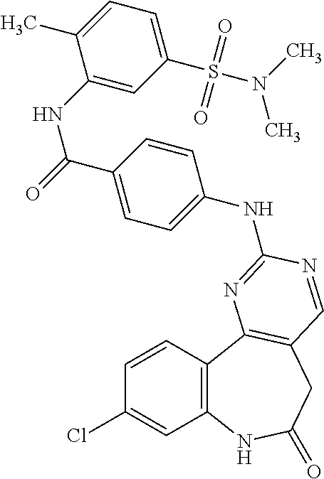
C1(Cl)=CC2=C(C=C1)C1=C(CC(=O)N2)C=NC(NC2=CC=C(C(=O)NC3=CC(S(N(C)C)(=O)=O)=CC=C3C)C=C2)=N1
